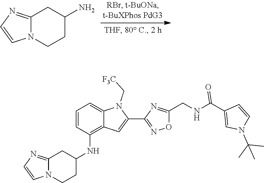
N(C(C1=CN(C(C)(C)C)C=C1)=O)CC1=NC(C2=CC3=C(NC4CC5=NC=CN5CC4)C=CC=C3N2C[F3C])=NO1.C12=NC=CN1CCC(N)C2
